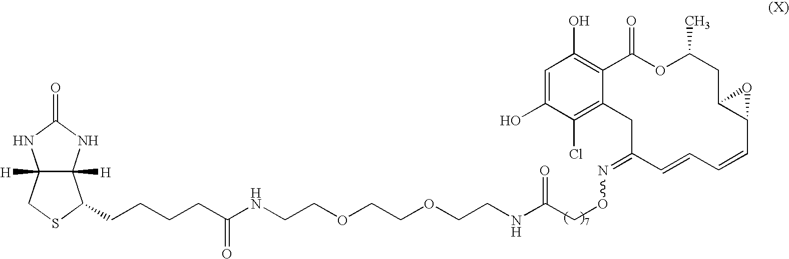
C1=C(O)C(Cl)=C2C(=C1O)C(=O)OC(C)CC1C(C=CC=CC(=NOCC(NCCOCCOCCNC(CCCCC3C4([H])C([H])(CS3)NC(=O)N4)=O)=O)C2)O1
